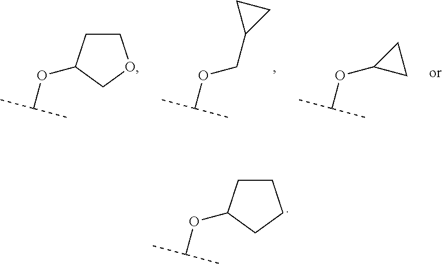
C(OC(C)C)C1CC1.C1(OC(C)C)CC1.C1CC(OC(C)C)CO1.C1CC(OC(C)C)CC1
